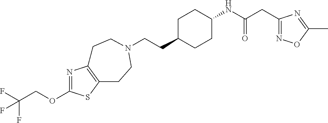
C(CC1CCC(NC(CC2=NOC(C)=N2)=O)CC1)N1CCC2=C(N=C(OCC(F)(F)F)S2)CC1
